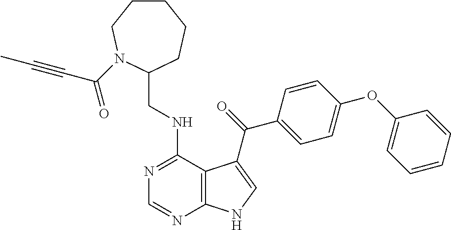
C1=CC=CC(OC2=CC=C(C(=O)C3=CNC4=C3C(NCC3CCCCCN3C(C#CC)=O)=NC=N4)C=C2)=C1
